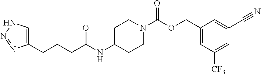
C(CC(NC1CCN(C(OCC2=CC([CF3])=CC(C#N)=C2)=O)CC1)=O)CC1=CNN=N1
